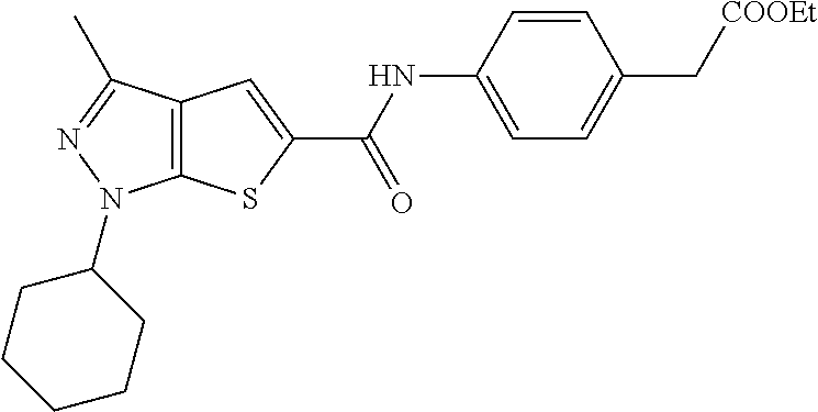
C12=C(C(C)=NN1C1CCCCC1)C=C(C(NC1=CC=C(C[COOEt])C=C1)=O)S2
